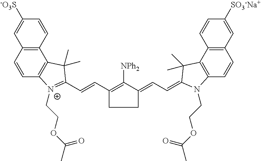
C12=C(C=CC3=C1C(C)(C)C(C=CC1=C([NPh2])C(=CC=C4C(C)(C)C5=C(C=CC6=C5C=CC([SO3-Na+])=C6)N4CCOC(C)=O)CC1)=[N+]3CCOC(C)=O)C=C([-O3S])C=C2
